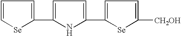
C1=C[Se]C(C2=CC=C(C3=CC=C([CH2OH])[Se]3)N2)=C1
